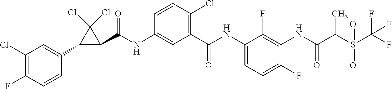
C1(C(NC2=CC(C(NC3=CC=C(F)C(NC(=O)C(S(=O)(C(F)(F)F)=O)C)=C3F)=O)=C(Cl)C=C2)=O)C(Cl)(Cl)C1C1=CC(Cl)=C(F)C=C1
